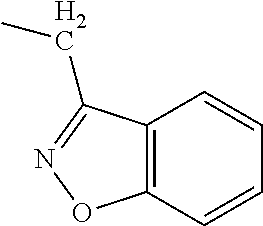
C12=C(C=CC=C1)ON=C2CC
